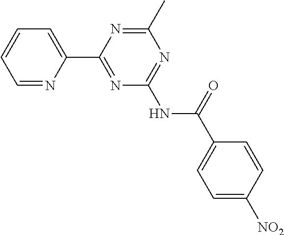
C1=NC(C2=NC(NC(C3=CC=C([NO2])C=C3)=O)=NC(C)=N2)=CC=C1
